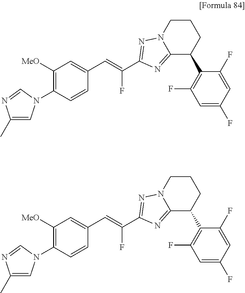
C1=C(C=C(C2=NN3CCCC(C4=C(F)C=C(F)C=C4F)C3=N2)F)C=CC(N2C=C(C)N=C2)=C1[MeO].C1=C(C=C(C2=NN3CCCC(C4=C(F)C=C(F)C=C4F)C3=N2)F)C=CC(N2C=C(C)N=C2)=C1[MeO]
